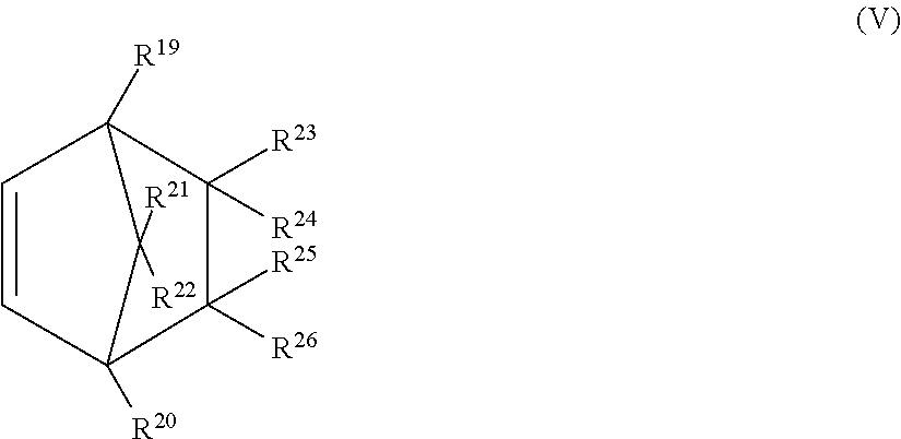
C1=CC2([R19])C([R24])([R23])C([R26])([R25])C1([R20])C2([R21])[R22]
